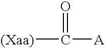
[(Xaa)]C([A])=O
